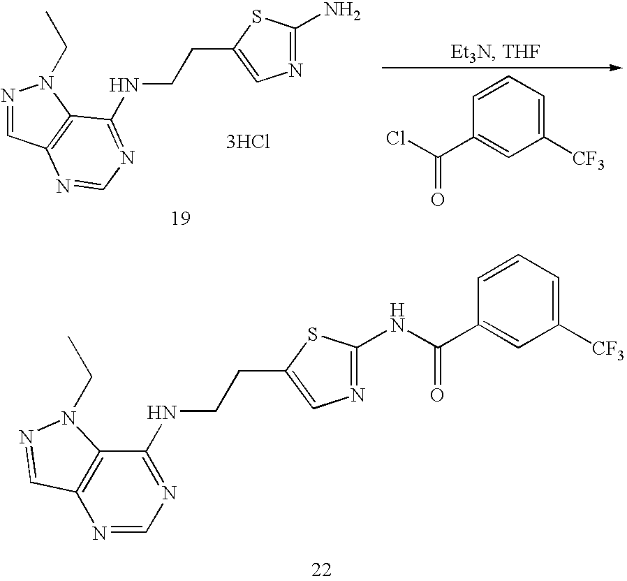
N1=CC2=C(N1CC)C(NCCC1=CN=C(N)S1)=NC=N2.[3HCl].C1([CF3])=CC=CC(C(Cl)=O)=C1.N1=CN=C(NCCC2=CN=C(NC(C3=CC([CF3])=CC=C3)=O)S2)C2=C1C=NN2CC
